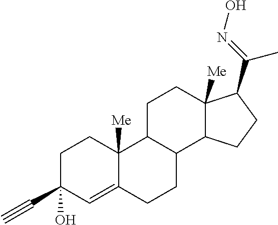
C1C2C(C3C([Me])(C1)C(C(=NO)C)CC3)CCC1=CC(C#C)(O)CCC21[Me]
